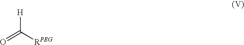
O=C([RPEG])[H]
